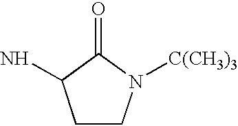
C1CN([C(CH3)3])C(=O)C1N
